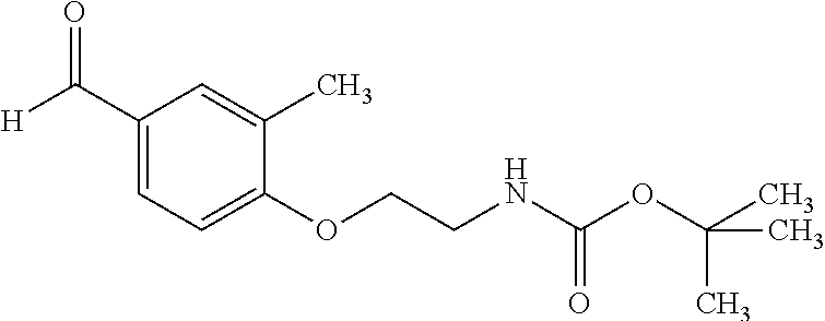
C1(C([H])=O)=CC=C(OCCNC(OC(C)(C)C)=O)C(C)=C1
